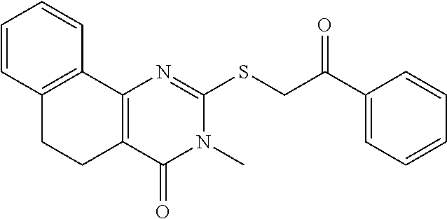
C12=C(C3=C(CC1)C=CC=C3)N=C(SCC(C1=CC=CC=C1)=O)N(C)C2=O
